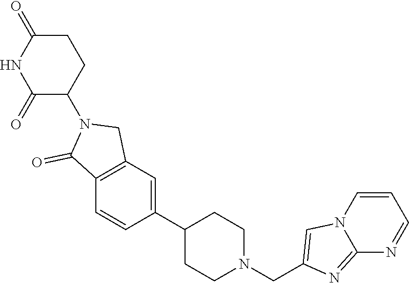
C1(C2=CC3=C(C=C2)C(=O)N(C2CCC(=O)NC2=O)C3)CCN(CC2=CN3C=CC=NC3=N2)CC1
